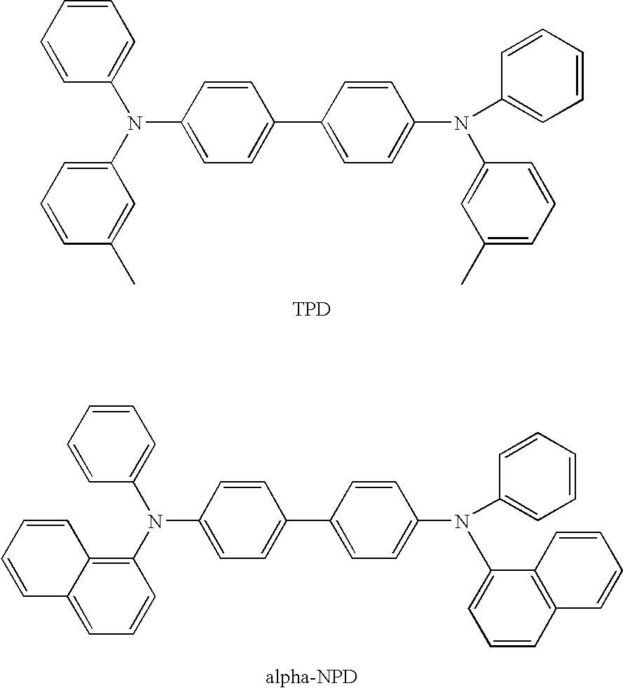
C1=CC=CC=C1N(C1=CC=CC(C)=C1)C1=CC=C(C2=CC=C(N(C3=CC(C)=CC=C3)C3=CC=CC=C3)C=C2)C=C1.[TPD].C1=CC=CC=C1N(C1=C2C(=CC=C1)C=CC=C2)C1=CC=C(C2=CC=C(N(C3=CC=CC4=C3C=CC=C4)C3=CC=CC=C3)C=C2)C=C1.[alpha-NPD]
